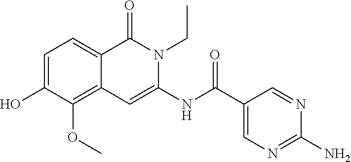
C1=C(O)C(OC)=C2C(=C1)C(=O)N(CC)C(NC(C1=CN=C(N)N=C1)=O)=C2
